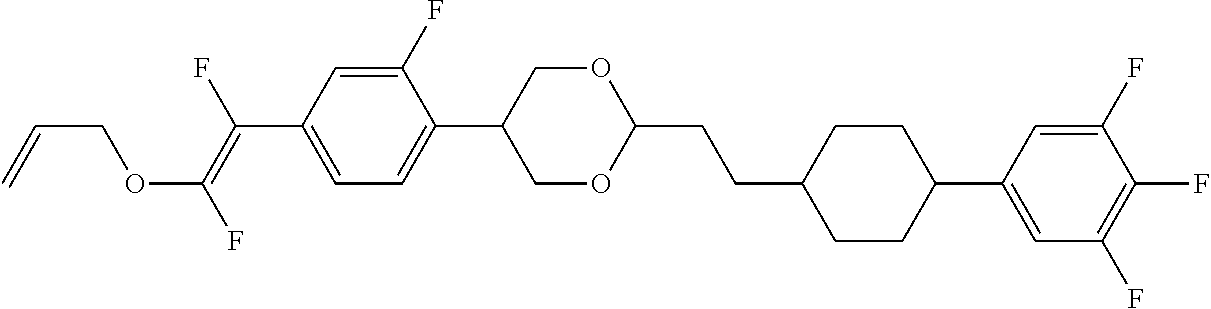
C(C1CCC(C2=CC(F)=C(F)C(F)=C2)CC1)CC1OCC(C2=CC=C(C(=C(F)OCC=C)F)C=C2F)CO1
